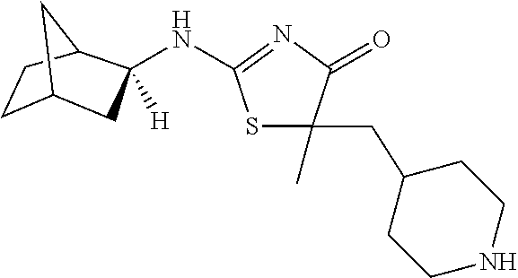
N(C1([H])CC2CCC1C2)C1=NC(=O)C(C)(CC2CCNCC2)S1
